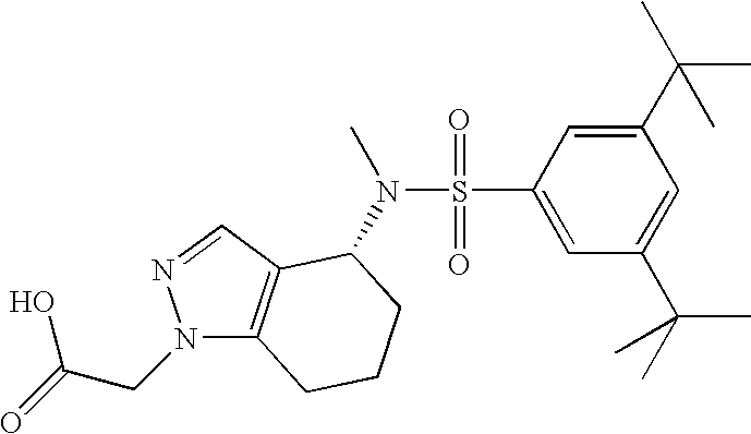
N1(CC(O)=O)C2=C(C=N1)C(N(S(=O)(=O)C1=CC(C(C)(C)C)=CC(C(C)(C)C)=C1)C)CCC2
